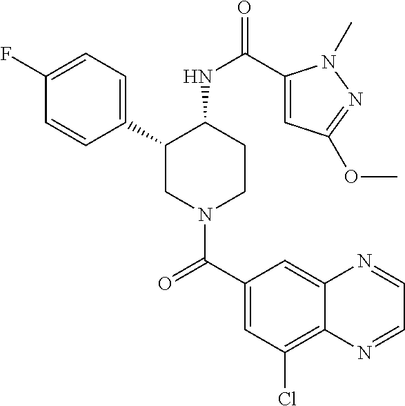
C1(F)=CC=C(C2CN(C(C3=CC(Cl)=C4C(=C3)N=CC=N4)=O)CCC2NC(=O)C2=CC(OC)=NN2C)C=C1
